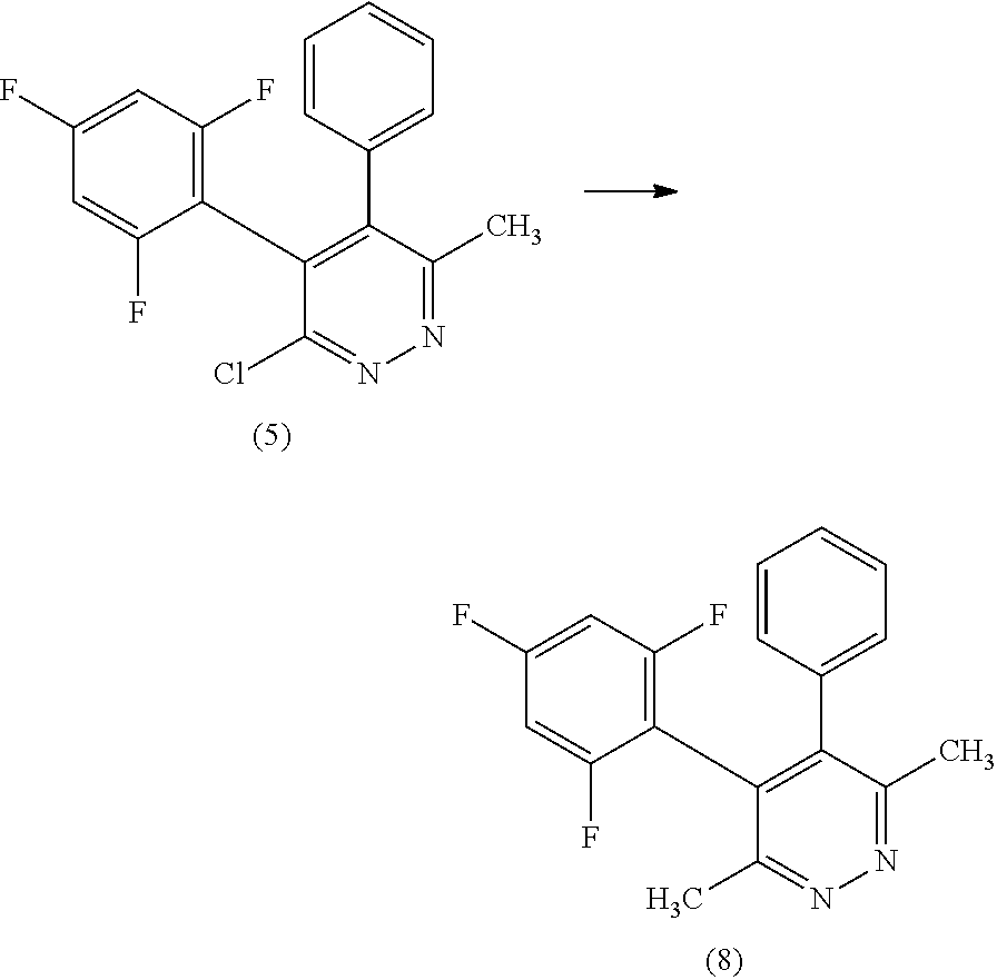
C1=CC(C2=C(C3=C(F)C=C(F)C=C3F)C(Cl)=NN=C2C)=CC=C1.C1=CC(C2=C(C3=C(F)C=C(F)C=C3F)C(C)=NN=C2C)=CC=C1
